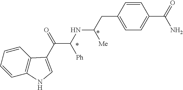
C1=CC2=C(C=C1)C(C(=O)C(NC(CC1=CC=C(C(N)=O)C=C1)[Me])[Ph])=CN2
